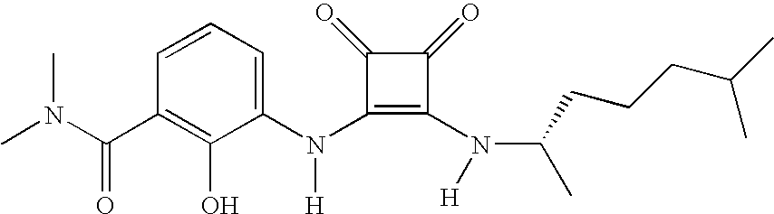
C(C1=C(O)C(N(C2=C(N(C(C)CCCC(C)C)[H])C(=O)C2=O)[H])=CC=C1)(=O)N(C)C
